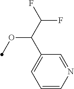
C1=CN=CC(C(C(F)F)OC)=C1
